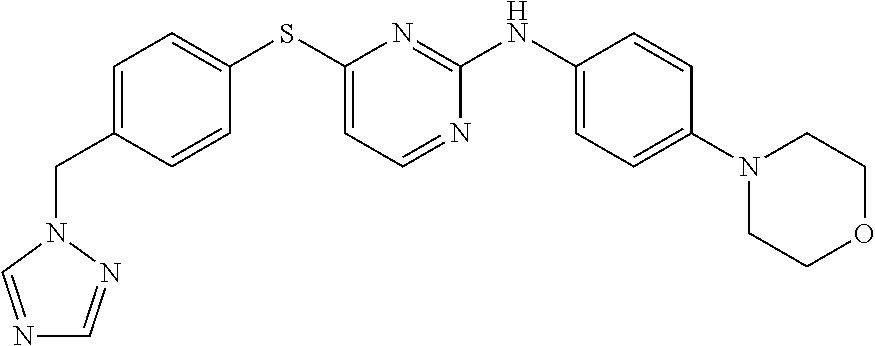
C1=C(CN2N=CN=C2)C=CC(SC2=CC=NC(NC3=CC=C(N4CCOCC4)C=C3)=N2)=C1
